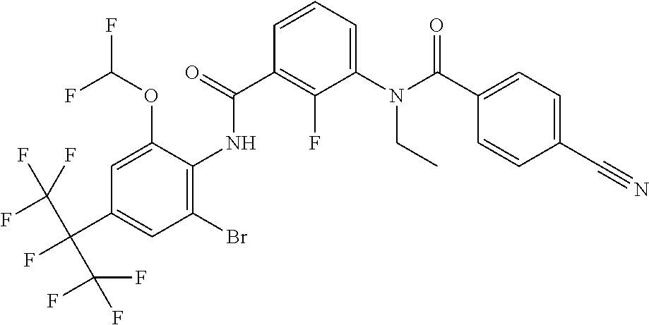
C1=CC=C(N(C(C2=CC=C(C#N)C=C2)=O)CC)C(F)=C1C(=O)NC1=C(Br)C=C(C(C(F)(F)F)(C(F)(F)F)F)C=C1OC(F)F
